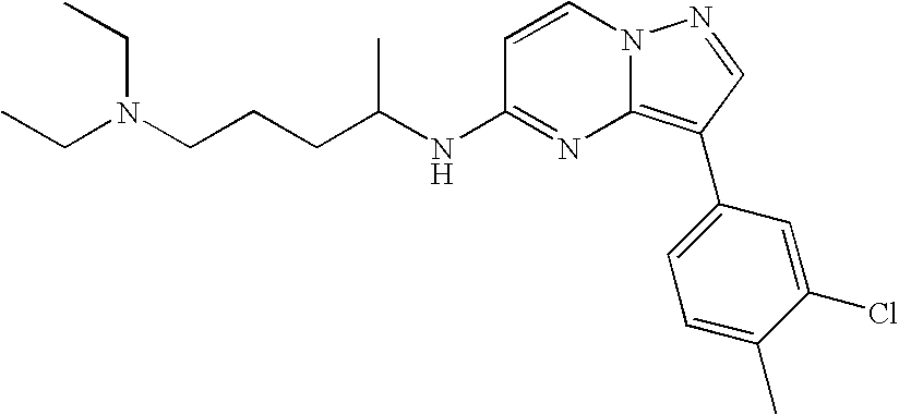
C(N(CCCC(NC1=NC2=C(C3=CC=C(C)C(Cl)=C3)C=NN2C=C1)C)CC)C
